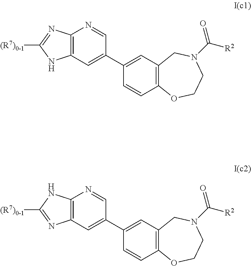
C12=C(C=C(C3=CC4=C(C=C3)OCCN(C([R2])=O)C4)C=N1)NC([(R7)0-1])=N2.C12=C(C=C(C3=CC4=C(C=C3)OCCN(C([R2])=O)C4)C=N1)N=C([(R7)0-1])N2
